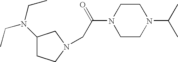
C1(N(CC)CC)CCN(CC(N2CCN(C(C)C)CC2)=O)C1
